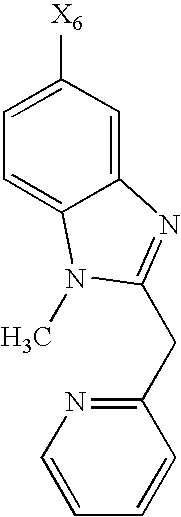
C12=CC([X6])=CC=C1N(C)C(CC1=NC=CC=C1)=N2
